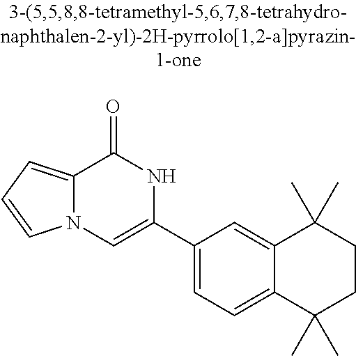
C12=CC=CN1C=C(C1=CC=C3C(=C1)C(C)(C)CCC3(C)C)NC2=O
